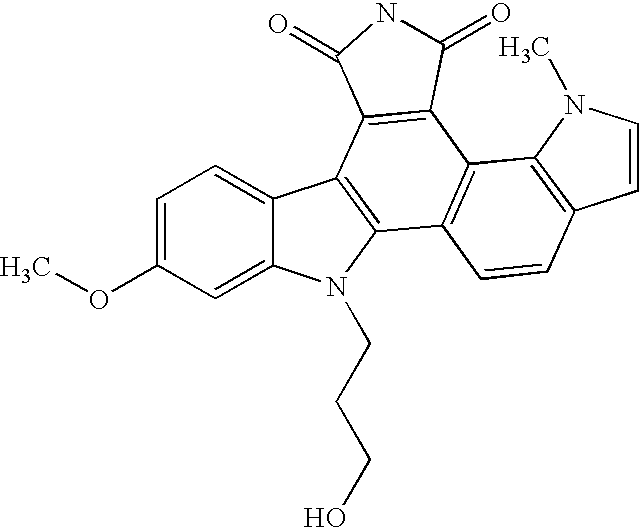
C1=C(OC)C=C2C(=C1)C1=C(N2CCCO)C2=C(C3=C1C(=O)NC3=O)C1=C(C=C2)C=CN1C
